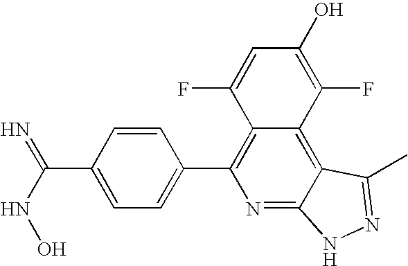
C1=C(C(NO)=N)C=CC(C2=C3C(=C4C(=N2)NN=C4C)C(F)=C(O)C=C3F)=C1
